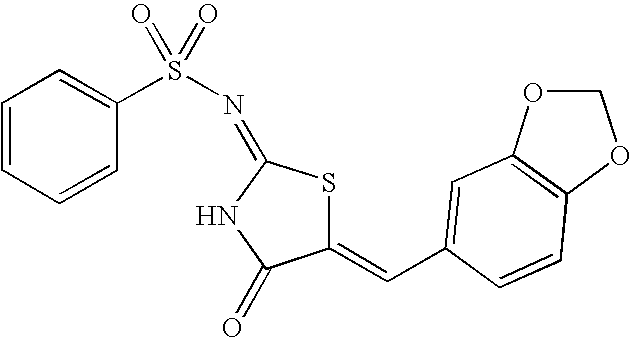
C1(=CC2=CC3=C(OCO3)C=C2)SC(=NS(=O)(=O)C2=CC=CC=C2)NC1=O
